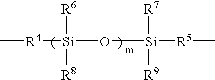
[R4]([Si]([R6])([R8])O[Si]([R5]C)([R7])[R9])C
